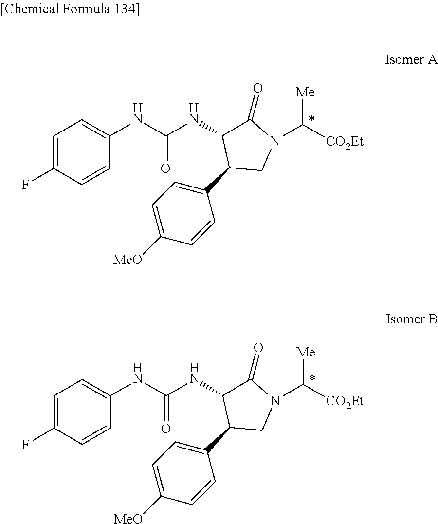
C1=C(F)C=CC(NC(NC2C(C3=CC=C([MeO])C=C3)CN(C([CO2Et])[Me])C2=O)=O)=C1.C1=C(F)C=CC(NC(NC2C(C3=CC=C([MeO])C=C3)CN(C([CO2Et])[Me])C2=O)=O)=C1
